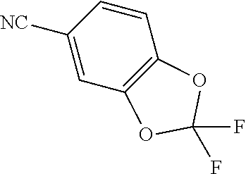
C1([NC])=CC2=C(C=C1)OC(F)(F)O2
